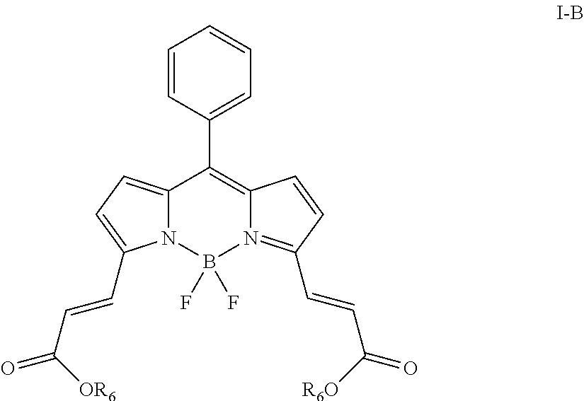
C12=C(C3=CC=CC=C3)C3=CC=C(C=CC(=O)[OR6])N3B(F)(F)N1=C(C=CC(=O)[R6O])C=C2
